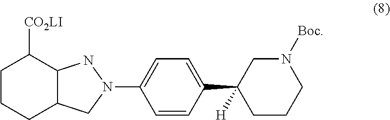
C1CCC2C(C1[CO2LI])NN(C1=CC=C(C3([H])CCCN([Boc])C3)C=C1)C2
